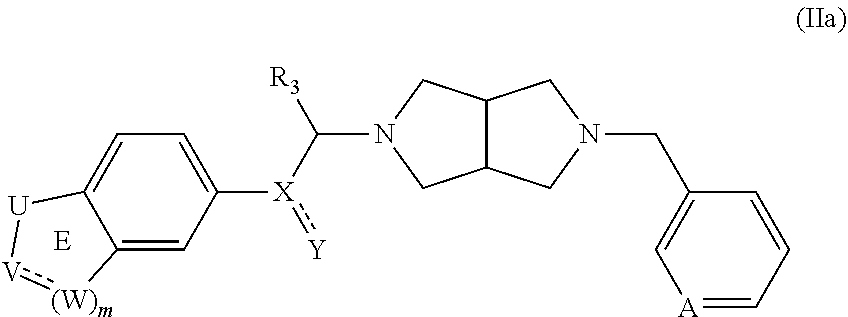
C12C(CN(C([R3])[X](:[Y])C3=CC=C4C(=C3)[(W)m]:[V][U]4)C1)CN(CC1=C[A]=CC=C1)C2
